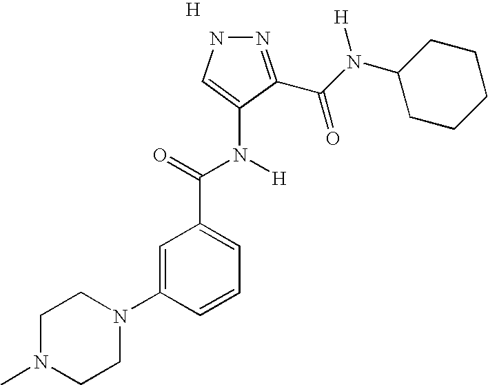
N1=C(C(N(C2CCCCC2)[H])=O)C(N([H])C(=O)C2=CC=CC(N3CCN(C)CC3)=C2)=CN1.[H]
